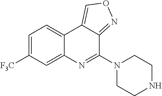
C12=CC([F3C])=CC=C1C1=CON=C1C(N1CCNCC1)=N2
